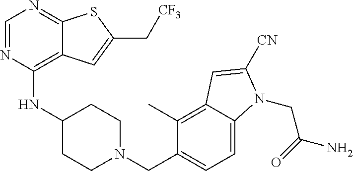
C1=NC(NC2CCN(CC3=CC=C4C(=C3C)C=C([CN])N4CC(=O)N)CC2)=C2C(=N1)SC(C[CF3])=C2
